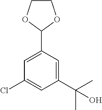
C1(Cl)=CC(C(C)(C)O)=CC(C2OCCO2)=C1
